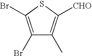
C1(Br)=C(Br)SC([CHO])=C1C
